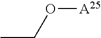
O([A25])CC
